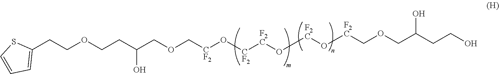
C1(CCOCCC(COC[CF2]O[CF2][F2C]O[F2C]O[F2C]COCC(CCO)O)O)=CC=CS1
